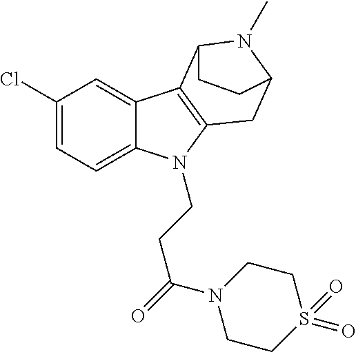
C1(Cl)=CC=C2C(=C1)C1=C(N2CCC(=O)N2CCS(=O)(=O)CC2)CC2N(C)C1CC2
